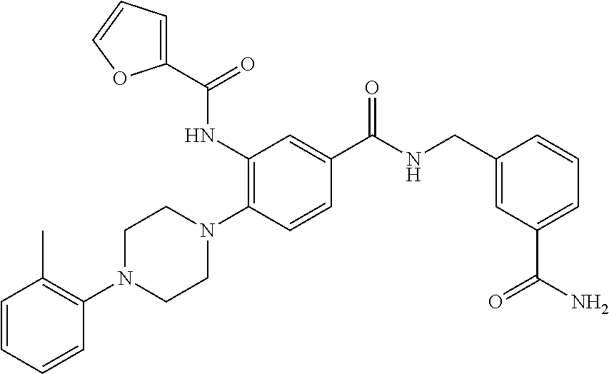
C1=CC=CC(N2CCN(C3=C(NC(C4=CC=CO4)=O)C=C(C(NCC4=CC(C(=O)N)=CC=C4)=O)C=C3)CC2)=C1C
